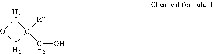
C1OCC1([R])CO
